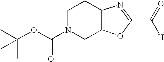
C12=C(OC(C(=O)[H])=N1)CN(C(OC(C)(C)C)=O)CC2
